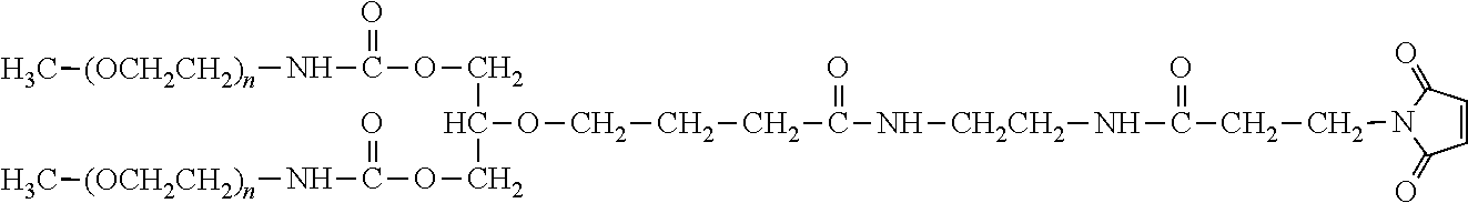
C(CCN1C(=O)C=CC1=O)(=O)N[CH2CH2]NC(=O)CCCOC(COC(N[(OCH2CH2)n]C)=O)COC(N[(OCH2CH2)n]C)=O
